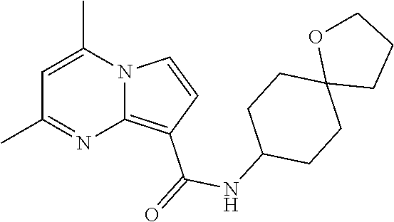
C1(C)=NC2=C(C(=O)NC3CCC4(CC3)CCCO4)C=CN2C(C)=C1
